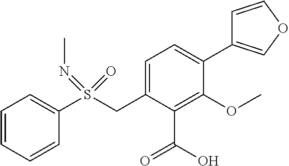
C1(C2=CC=C(CS(C3=CC=CC=C3)(=O)=NC)C(C(O)=O)=C2OC)=COC=C1
